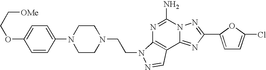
N1=C(N)N2C(=NC(C3=CC=C(Cl)O3)=N2)C2=C1N(CCN1CCN(C3=CC=C(OCC[OMe])C=C3)CC1)N=C2
